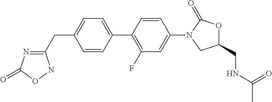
C1(CC2=NC(=O)ON2)=CC=C(C2=C(F)C=C(N3C(=O)OC(CNC(C)=O)C3)C=C2)C=C1
